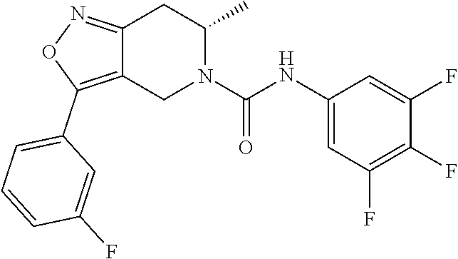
C12=C(C3=CC=CC(F)=C3)ON=C1CC(C)N(C(NC1=CC(F)=C(F)C(F)=C1)=O)C2
